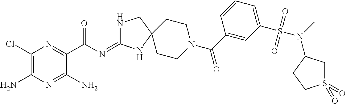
C1(Cl)=C(N)N=C(N)C(C(=O)N=C2NCC3(N2)CCN(C(=O)C2=CC(S(N(C)C4CS(=O)(=O)CC4)(=O)=O)=CC=C2)CC3)=N1
